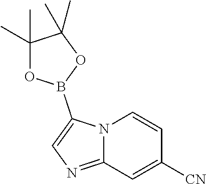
N12C(=NC=C1B1OC(C)(C)C(C)(C)O1)C=C([CN])C=C2
